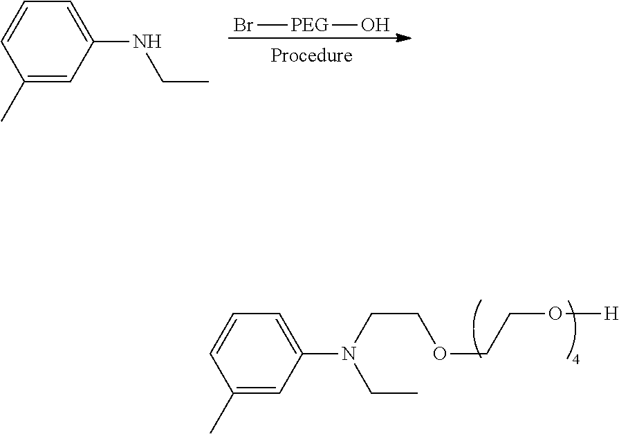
C1(C)=CC(N(CC)CCOCCO[H])=CC=C1.C1(C)=CC(NCC)=CC=C1.Br[PEG]O
